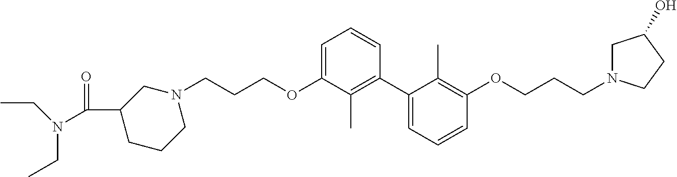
C1=C(OCCCN2CC(C(=O)N(CC)CC)CCC2)C(C)=C(C2=CC=CC(OCCCN3CC(O)CC3)=C2C)C=C1
